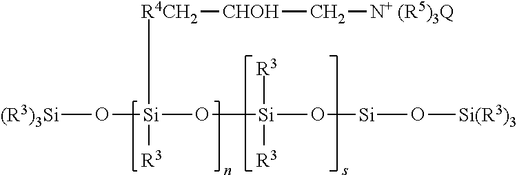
[(R3)3Si]O[Si]([R3])([R4CH2][CHOH]C[N+ (R5)3Q])O[Si]([R3])([R3])O[Si]O[Si(R3)3]
